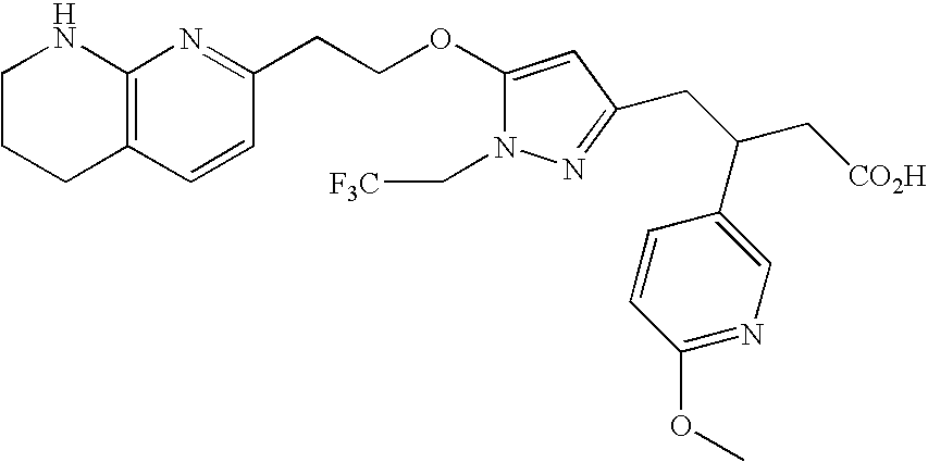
C1CCC2=C(N1)N=C(CCOC1=CC(CC(C3=CN=C(OC)C=C3)C[CO2H])=NN1C[F3C])C=C2
